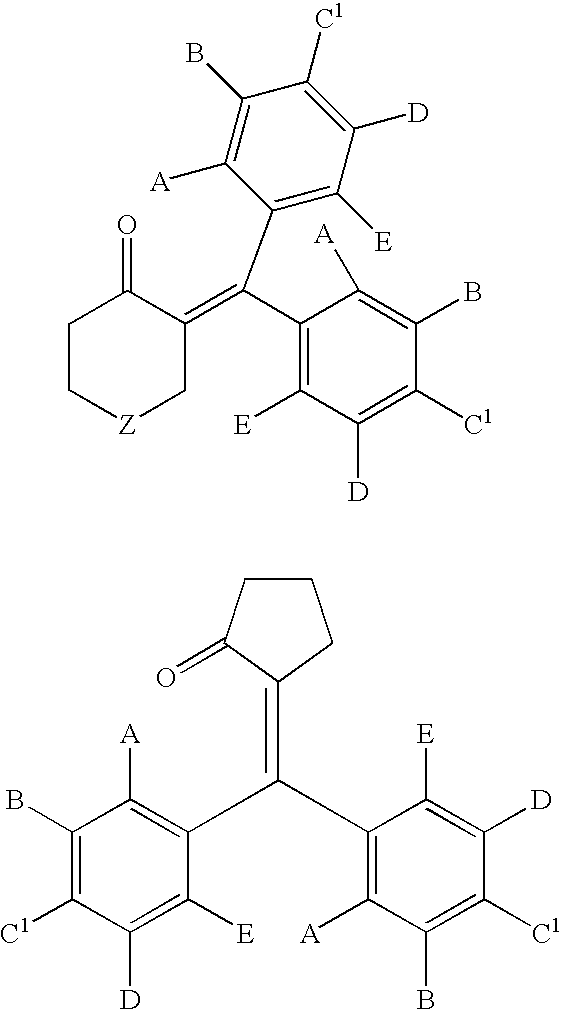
C1(B)=C([A])C(C(=C2C(=O)CC[Z]C2)C2=C([E])C([D])=C([C1])C(B)=C2[A])=C([E])C([D])=C1[C1].C1(B)=C([C1])C([D])=C([E])C(C(=C2CCCC2=O)C2=C([A])C(B)=C([C1])C([D])=C2[E])=C1[A]
